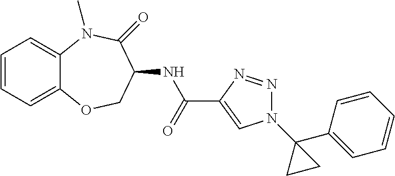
C1=CC=C2C(=C1)N(C)C(=O)C(NC(C1=CN(C3(C4=CC=CC=C4)CC3)N=N1)=O)CO2
